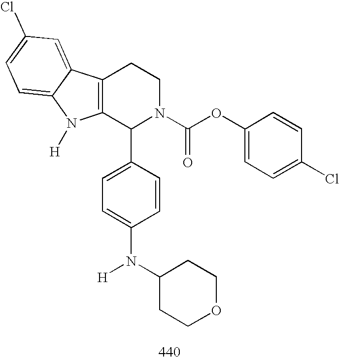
C12=C(C(C3=CC=C(N(C4CCOCC4)[H])C=C3)N(C(OC3=CC=C(Cl)C=C3)=O)CC1)N([H])C1=CC=C(Cl)C=C21
